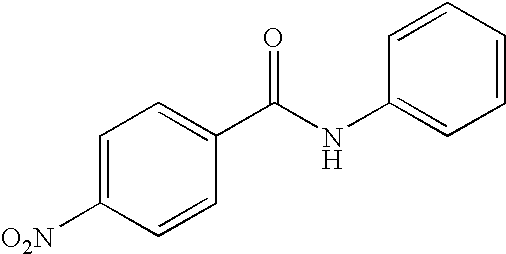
C1=C([O2N])C=CC(C(NC2=CC=CC=C2)=O)=C1
